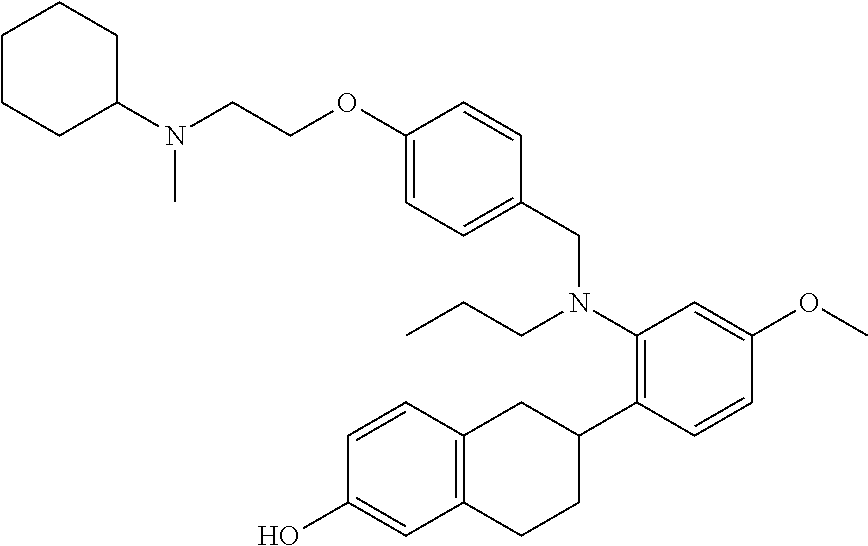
N(CCOC1=CC=C(CN(C2=C(C3CC4=C(CC3)C=C(O)C=C4)C=CC(OC)=C2)CCC)C=C1)(C1CCCCC1)C
